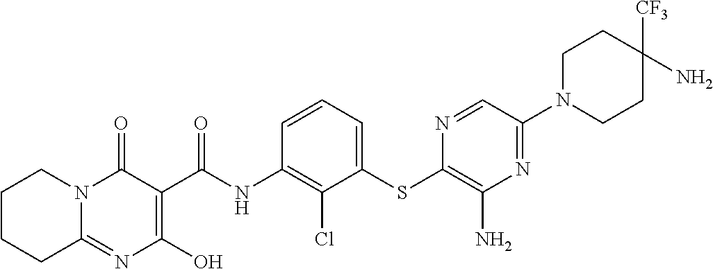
C12=NC(O)=C(C(NC3=C(Cl)C(SC4=C(N)N=C(N5CCC([CF3])(N)CC5)C=N4)=CC=C3)=O)C(=O)N1CCCC2
